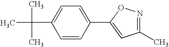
CC(C1=CC=C(C2=CC(C)=NO2)C=C1)(C)C
